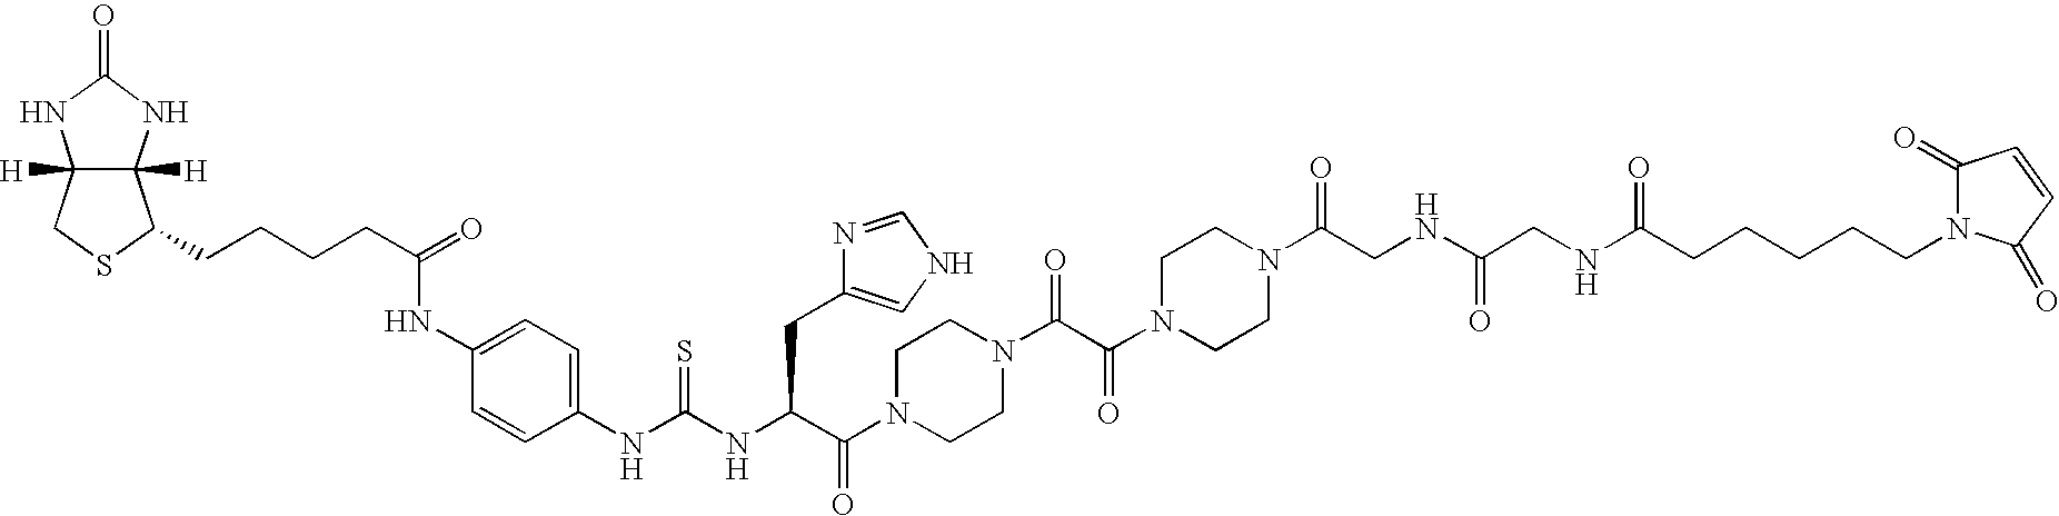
C12([H])C([H])(NC(=O)N1)C(CCCCC(=O)NC1=CC=C(NC(NC(C(N3CCN(C(C(N4CCN(C(CNC(CNC(CCCCCN5C(=O)C=CC5=O)=O)=O)=O)CC4)=O)=O)CC3)=O)CC3=CNC=N3)=S)C=C1)SC2
